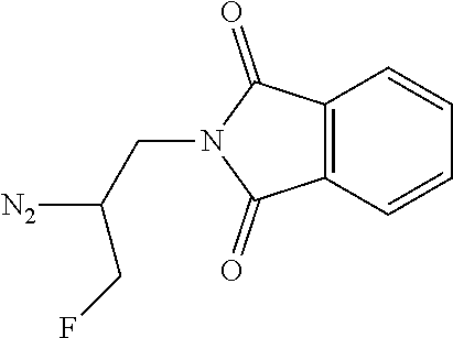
[N2]C(CN1C(=O)C2=C(C1=O)C=CC=C2)CF
